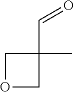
O1CC(C=O)(C)C1
